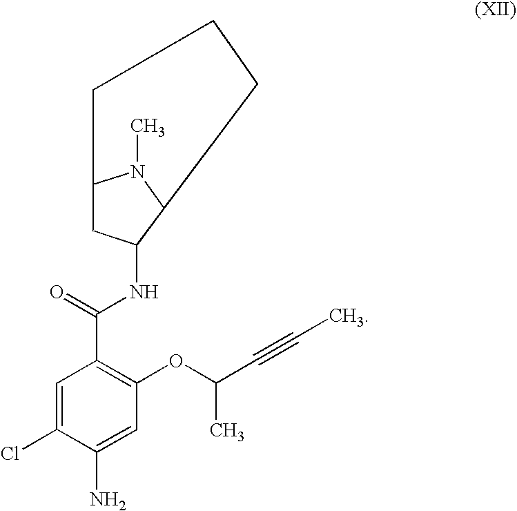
C1=C(Cl)C(N)=CC(OC(C#CC)C)=C1C(=O)NC1C2N(C)C(C1)CCC2
